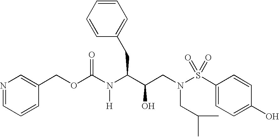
N1=CC=CC(COC(N(C(C(CN(S(C2=CC=C(O)C=C2)(=O)=O)CC(C)C)O)CC2=CC=CC=C2)[H])=O)=C1
